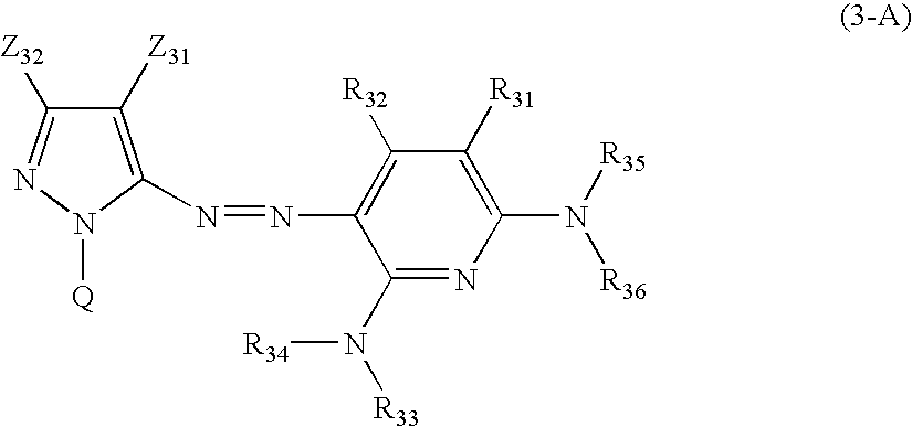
N(=NC1=C([R32])C([R31])=C(N([R35])[R36])N=C1N([R34])[R33])C1=C([Z31])C([Z32])=NN1[Q]
